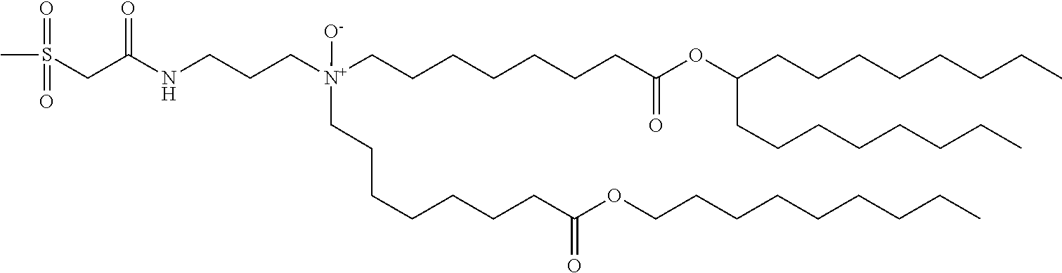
[O-][N+](CCCCCCCC(=O)OC(CCCCCCCC)CCCCCCCC)(CCCCCCCC(OCCCCCCCCC)=O)CCCNC(CS(=O)(=O)C)=O
